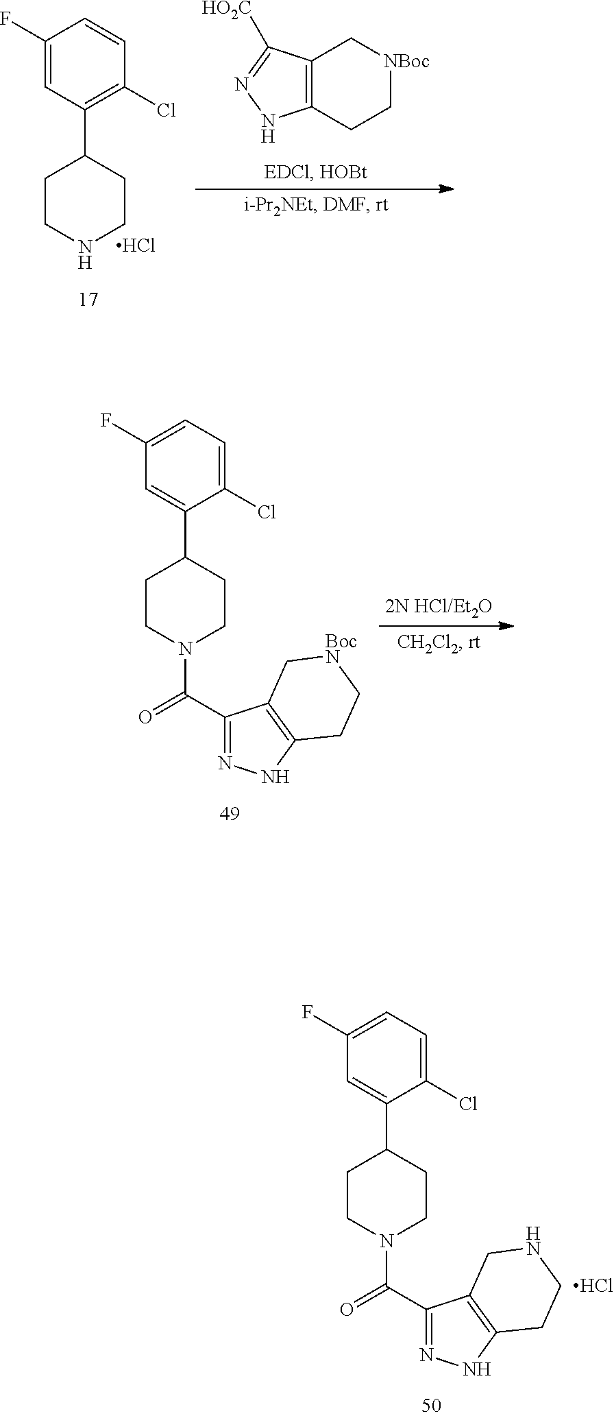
C12=C(CC[NBoc]C1)NN=C2[HO2C].C1(F)=CC(C2CCNCC2)=C(Cl)C=C1.Cl.C1(F)=CC=C(Cl)C(C2CCN(C(C3=NNC4=C3CNCC4)=O)CC2)=C1.Cl.C1(F)=CC=C(Cl)C(C2CCN(C(C3=NNC4=C3C[BocN]CC4)=O)CC2)=C1
